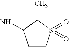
C1CS(=O)(=O)C(C)C1N
